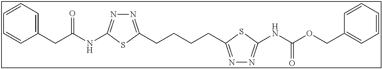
C1=CC=C(CC(NC2=NN=C(CCCCC3=NN=C(NC(OCC4=CC=CC=C4)=O)S3)S2)=O)C=C1
